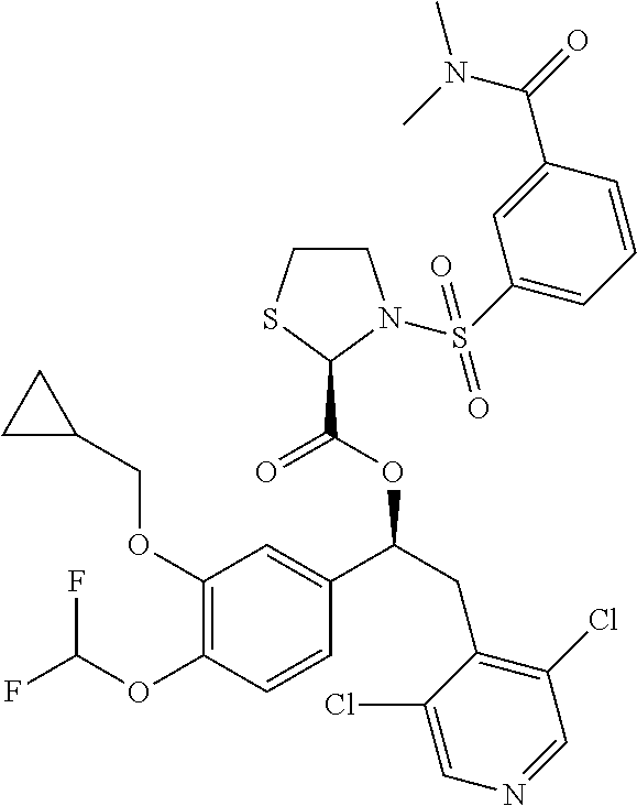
C1(OCC2CC2)=C(OC(F)F)C=CC(C(CC2=C(Cl)C=NC=C2Cl)OC(=O)C2N(S(C3=CC=CC(C(=O)N(C)C)=C3)(=O)=O)CCS2)=C1
